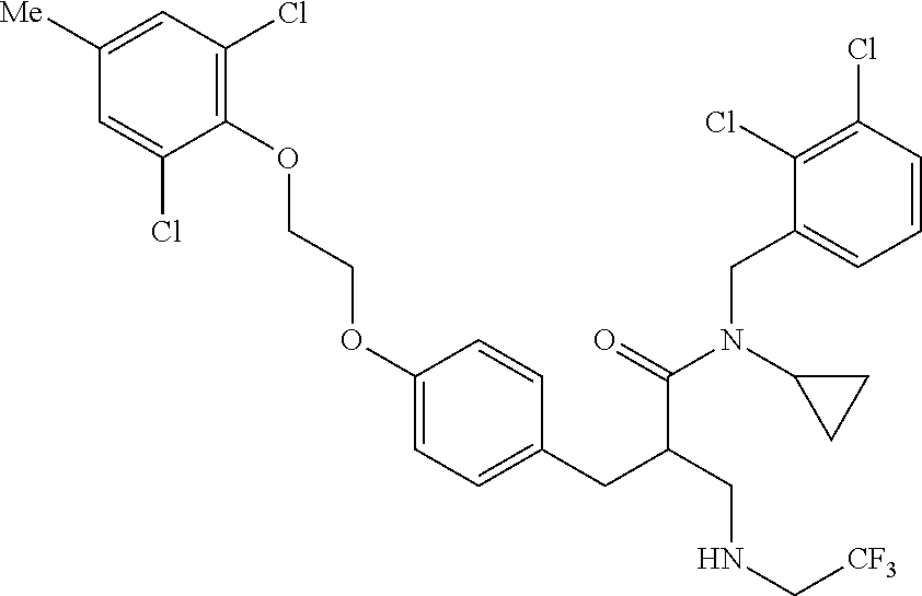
C1=C([Me])C=C(Cl)C(OCCOC2=CC=C(CC(CNC[CF3])C(=O)N(C3CC3)CC3=CC=CC(Cl)=C3Cl)C=C2)=C1Cl
